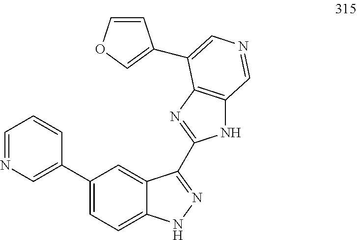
C1=NC=C(C2=CC=C3C(=C2)C(C2=NC4=C(N2)C=NC=C4C2=COC=C2)=NN3)C=C1
